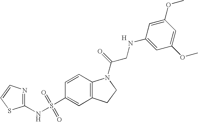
C1(NS(C2=CC3=C(C=C2)N(C(=O)CNC2=CC(OC)=CC(OC)=C2)CC3)(=O)=O)=NC=CS1.[H]
